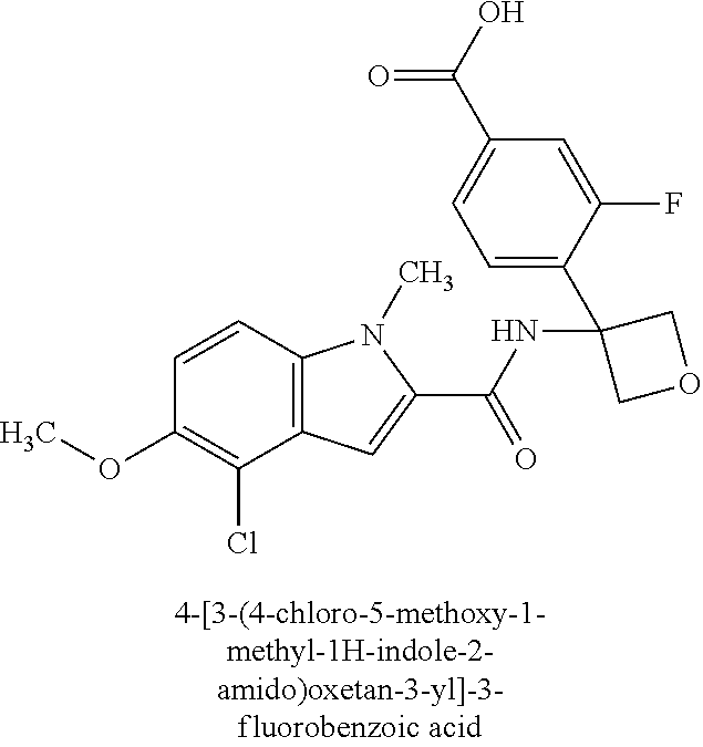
C1(OC)=C(Cl)C2=C(C=C1)N(C)C(C(NC1(C3=CC=C(C(=O)O)C=C3F)COC1)=O)=C2
